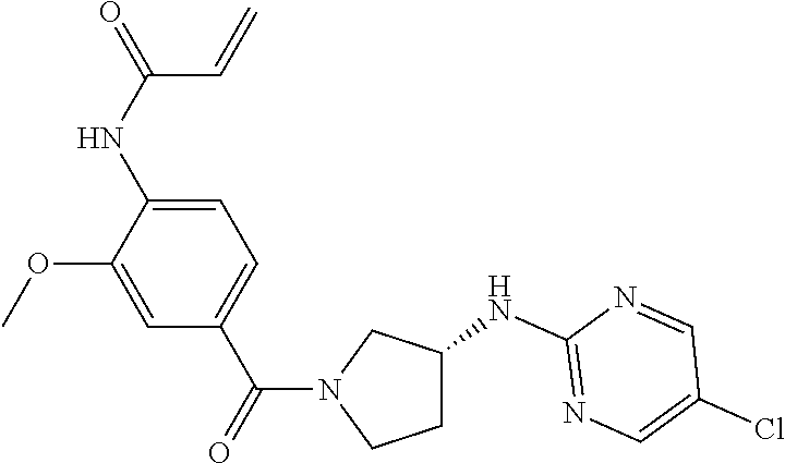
C1=C(OC)C(NC(=O)C=C)=CC=C1C(=O)N1CCC(NC2=NC=C(Cl)C=N2)C1
